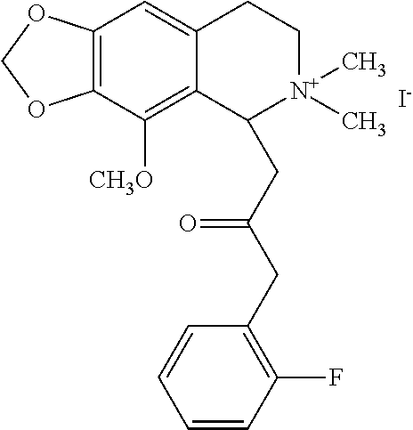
[I-].C12=C(C([CH3O])=C3C(=C1)CC[N+](C)(C)C3CC(CC1=C(F)C=CC=C1)=O)OCO2
